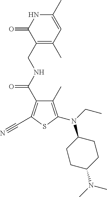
C1(C(=O)NCC2=C(C)C=C(C)NC2=O)=C(C#N)SC(N(C2CCC(N(C)C)CC2)CC)=C1C
